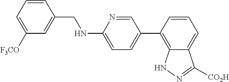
C1=CC(CNC2=CC=C(C3=C4C(=CC=C3)C([CO2H])=NN4)C=N2)=CC([F3CO])=C1
